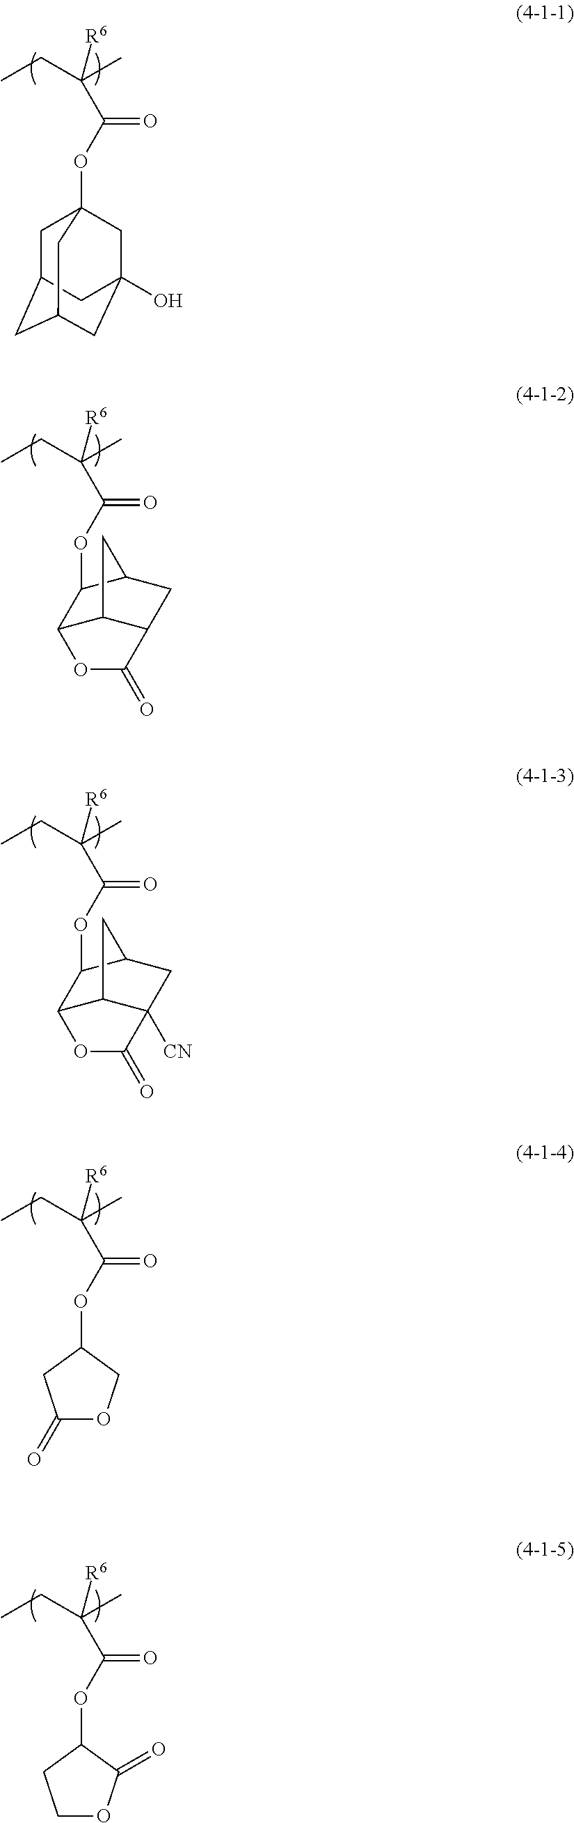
CCC(C)([R6])C(OC12CC3CC(CC(O)(C1)C3)C2)=O.CCC(C)([R6])C(OC1C2C3C(CC1C3)C(=O)O2)=O.CCC(C)([R6])C(OC1C2C3C([CN])(CC1C3)C(=O)O2)=O.CCC(C)([R6])C(OC1CC(=O)OC1)=O.CCC(C)([R6])C(OC1CCOC1=O)=O
